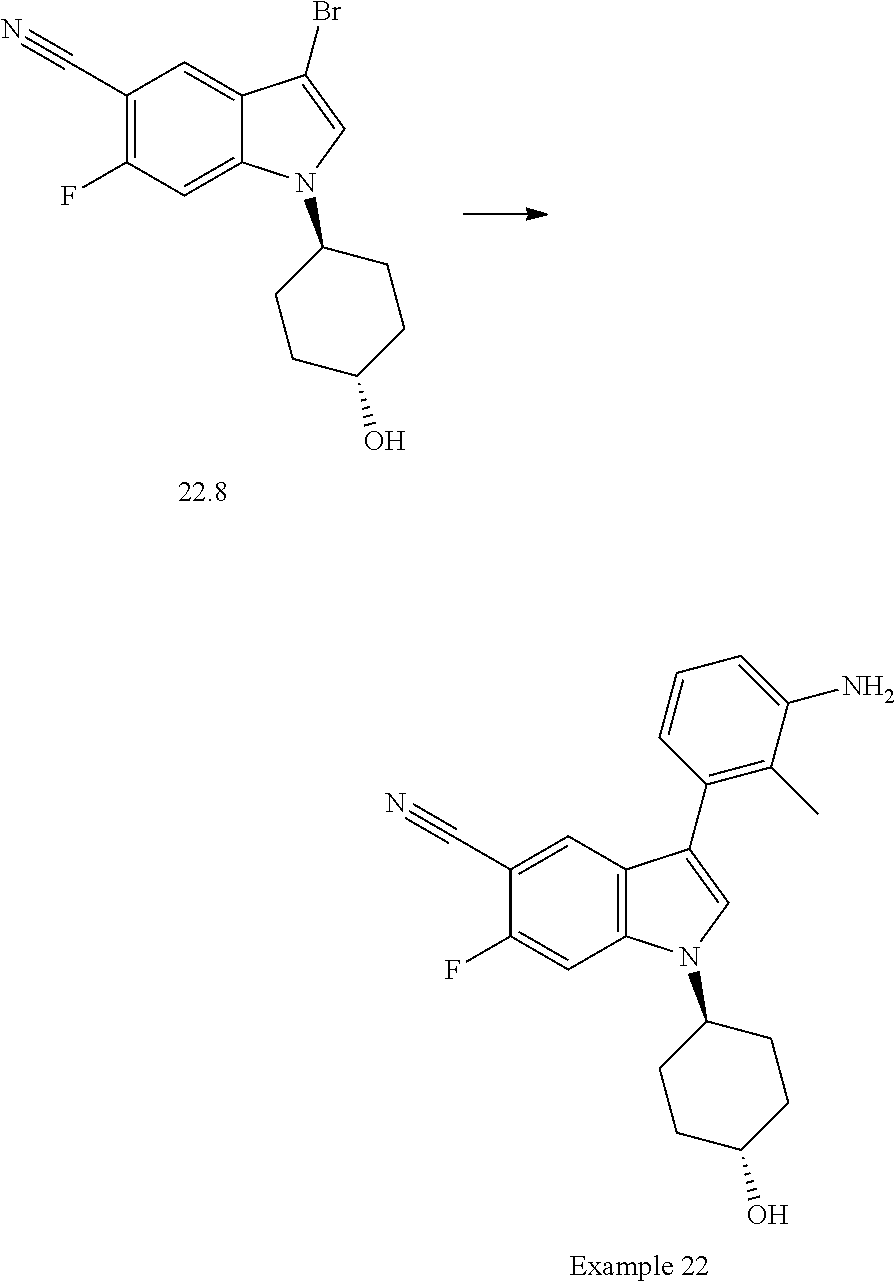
C1(C#N)=C(F)C=C2C(=C1)C(Br)=CN2C1CCC(O)CC1.C1(C#N)=CC2=C(C=C1F)N(C1CCC(O)CC1)C=C2C1=C(C)C(N)=CC=C1
